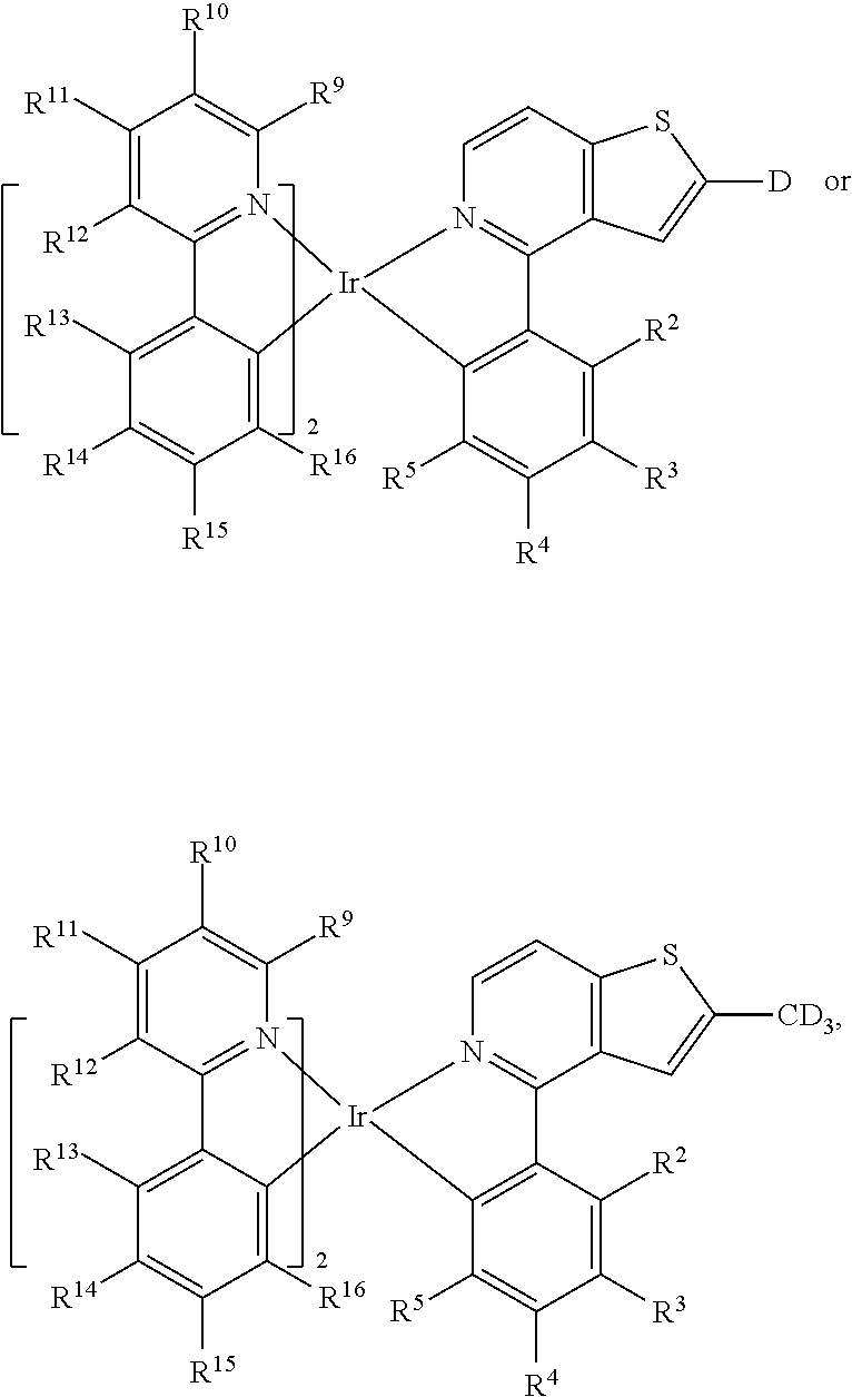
C1([R13])=C2C(=C([R16])C([R15])=C1[R14])[Ir]1(N3=C2C([R12])=C([R11])C([R10])=C3[R9])N2=C(C3=C(C=C2)SC([CD3])=C3)C2=C1C([R5])=C([R4])C([R3])=C2[R2].C1([R13])=C2C(=C([R16])C([R15])=C1[R14])[Ir]1(N3=C2C([R12])=C([R11])C([R10])=C3[R9])N2=C(C3=C(C=C2)SC([D])=C3)C2=C1C([R5])=C([R4])C([R3])=C2[R2]
